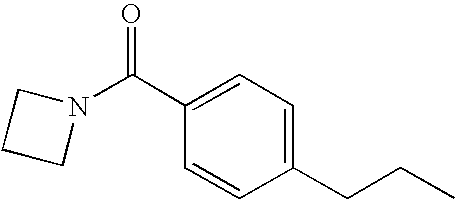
N1(C(=O)C2=CC=C(CCC)C=C2)CCC1
